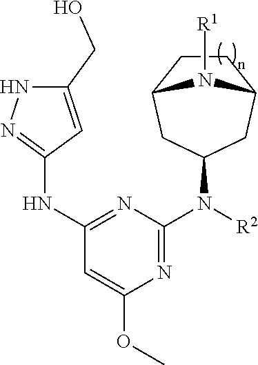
C1=C(OC)N=C(N([R2])C2CC3CCC(C2)N3[R1])N=C1NC1=NNC(CO)=C1
